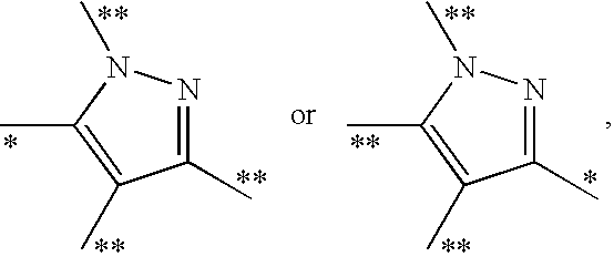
C1(C)=NN(C)C(C)=C1C.C1(C)=NN(C)C(C)=C1C
